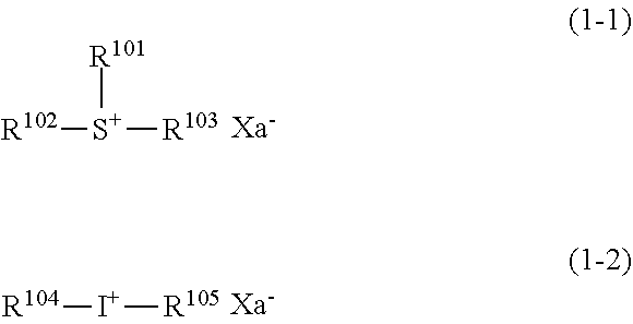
[R102][S+]([R101])[R103].[R104][I+][R105]
